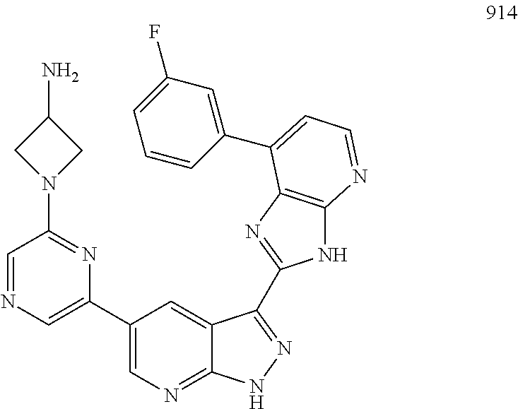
C1(C2=CN=CC(N3CC(N)C3)=N2)=CN=C2C(=C1)C(C1=NC3=C(N1)N=CC=C3C1=CC(F)=CC=C1)=NN2
